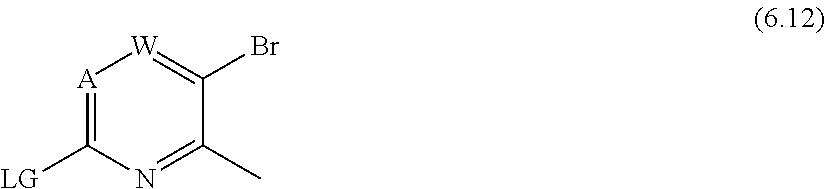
[A]1=C([LG])N=C(C)C(Br)=[W]1
